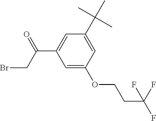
C1=C(OCCC(F)(F)F)C=C(C(C)(C)C)C=C1C(CBr)=O
